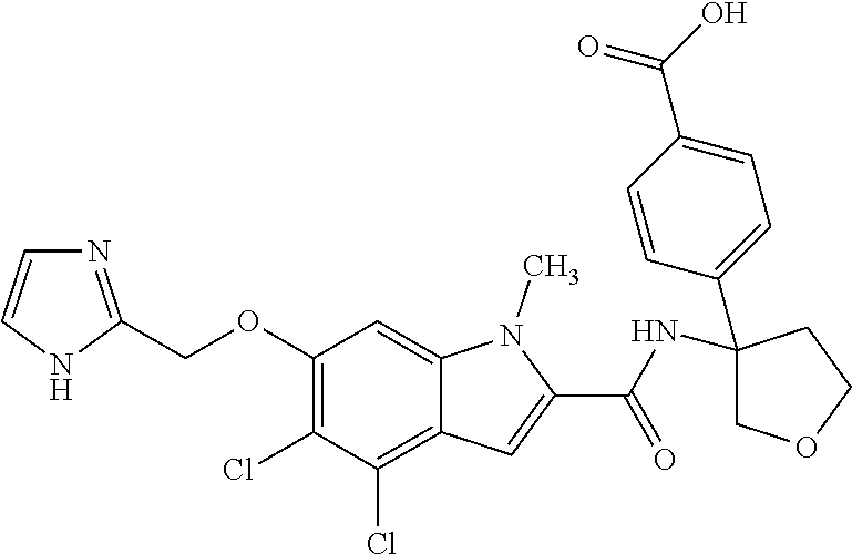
C1(OCC2=NC=CN2)=C(Cl)C(Cl)=C2C(=C1)N(C)C(C(=O)NC1(C3=CC=C(C(O)=O)C=C3)COCC1)=C2
